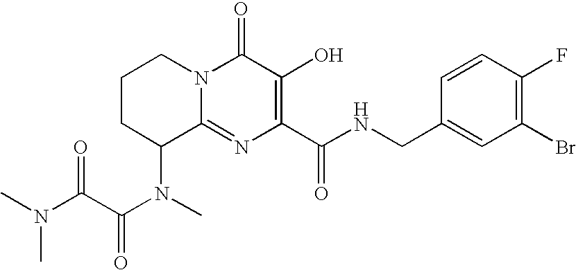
C1CC(N(C(C(N(C)C)=O)=O)C)C2=NC(C(NCC3=CC(Br)=C(F)C=C3)=O)=C(O)C(=O)N2C1
